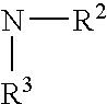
N([R3])[R2]
